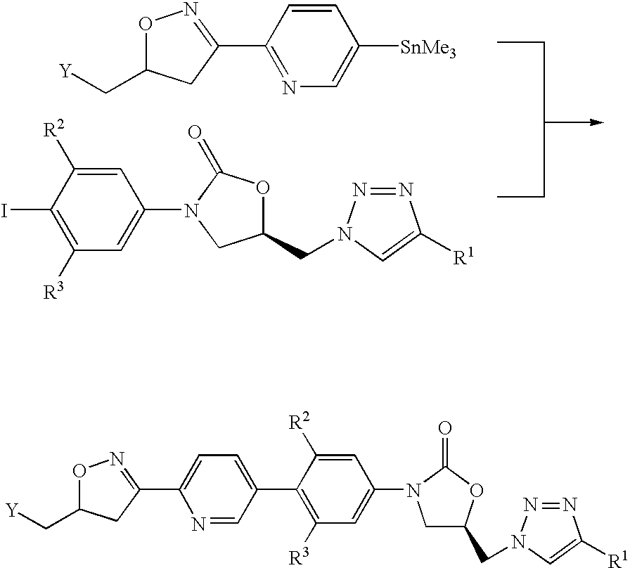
C1([R2])=CC(N2C(=O)OC(CN3N=NC([R1])=C3)C2)=CC([R3])=C1I.O1C(C[Y])CC(C2=NC=C([SnMe3])C=C2)=N1.CCC(CC)->C.O1C(C[Y])CC(C2=CC=C(C3=C([R3])C=C(N4CC(CN5N=NC([R1])=C5)OC4=O)C=C3[R2])C=N2)=N1
